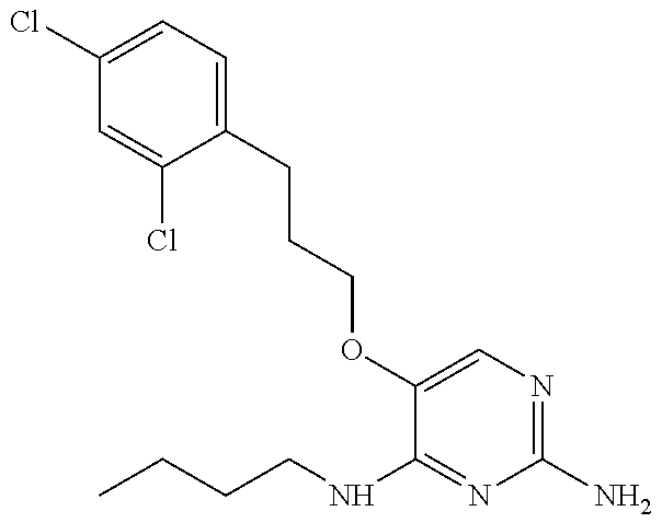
CCCCNC1=NC(N)=NC=C1OCCCC1=CC=C(Cl)C=C1Cl
